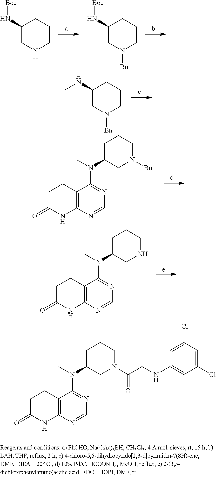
C1(N[Boc])CNCCC1.C1(N[Boc])CN([Bn])CCC1.C1(NC)CN([Bn])CCC1.C12=C(N=CN=C1N(C)C1CCCN([Bn])C1)NC(=O)CC2.C12=C(N=CN=C1N(C)C1CCCNC1)NC(=O)CC2.C1(Cl)=CC(Cl)=CC(NCC(N2CCCC(N(C3=NC=NC4=C3CCC(=O)N4)C)C2)=O)=C1
